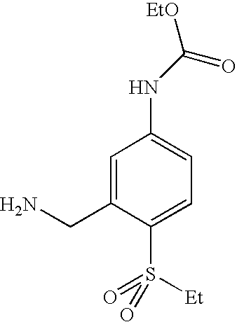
C1=C(CN)C(S([Et])(=O)=O)=CC=C1NC([EtO])=O
